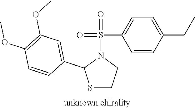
S(N1C(C2=CC(OC)=C(OC)C=C2)SCC1)(C1=CC=C(CC)C=C1)(=O)=O
